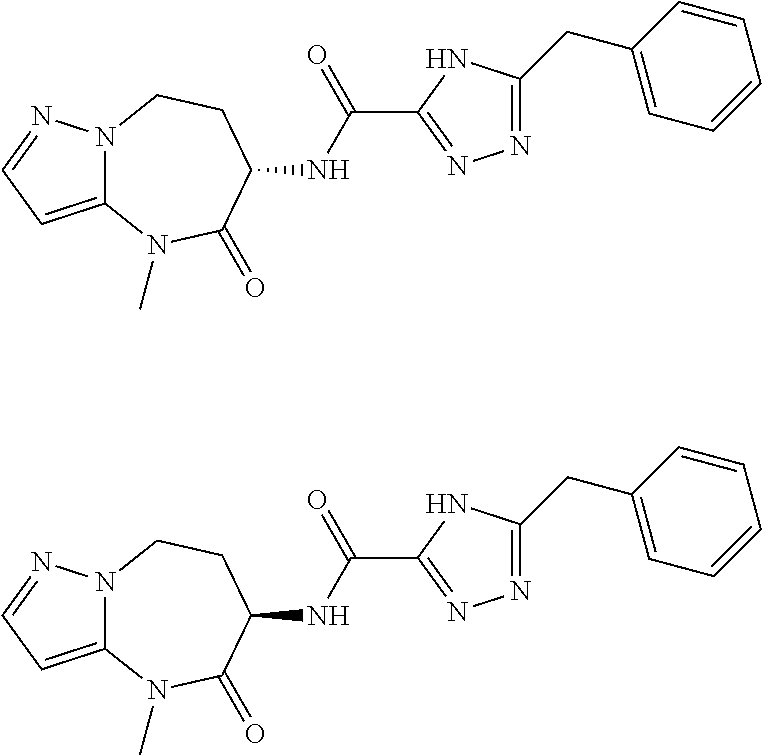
C12=CC=NN1CCC(NC(C1=NN=C(CC3=CC=CC=C3)N1)=O)C(=O)N2C.C12=CC=NN1CCC(NC(C1=NN=C(CC3=CC=CC=C3)N1)=O)C(=O)N2C
